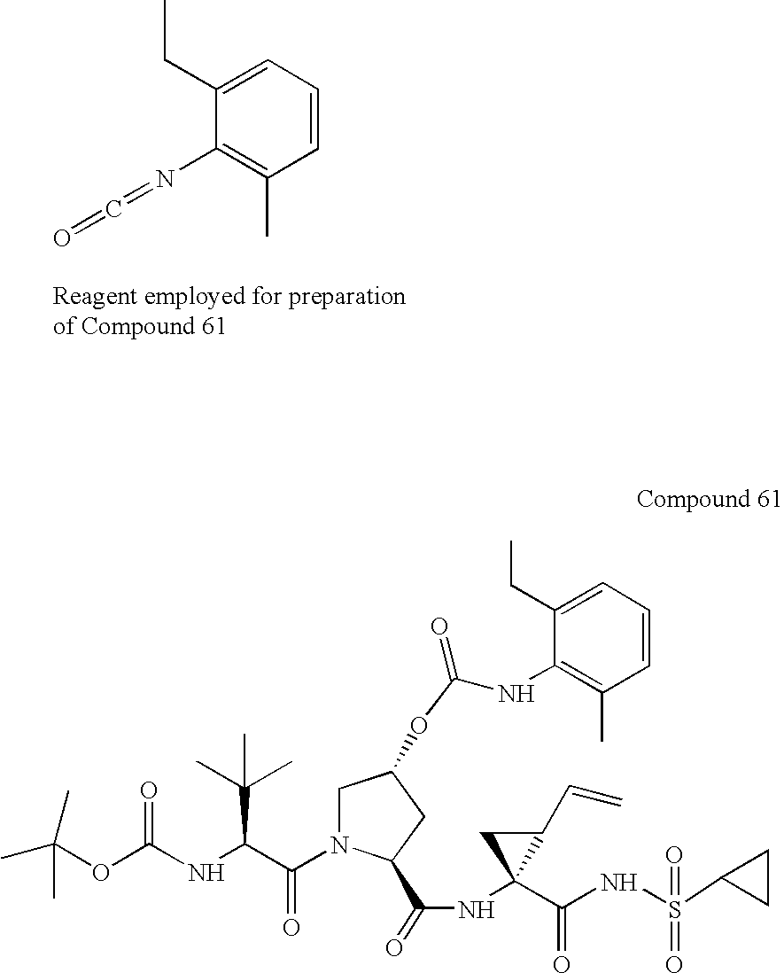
C1=CC=C(CC)C(N=C=O)=C1C.CC(OC(NC(C(N1CC(OC(NC2=C(C)C=CC=C2CC)=O)CC1C(=O)NC1(C(=O)NS(=O)(C2CC2)=O)C(C=C)C1)=O)C(C)(C)C)=O)(C)C
